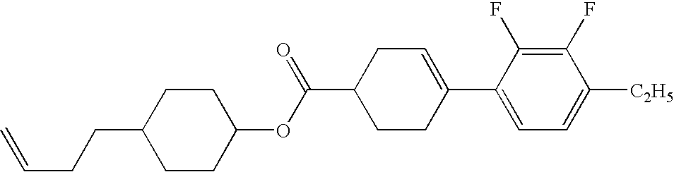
C1(F)=C(F)C(C2=CCC(C(OC3CCC(CCC=C)CC3)=O)CC2)=CC=C1[C2H5]
